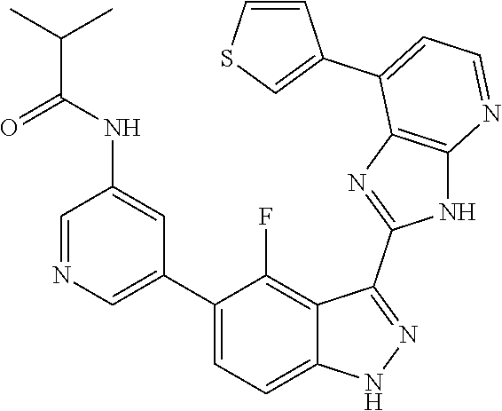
C1=NC=C(C2=CC=C3C(=C2F)C(C2=NC4=C(N2)N=CC=C4C2=CSC=C2)=NN3)C=C1NC(C(C)C)=O
